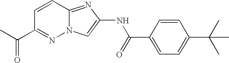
C1=CC(C(=O)NC2=CN3N=C(C(=O)C)C=CC3=N2)=CC=C1C(C)(C)C
